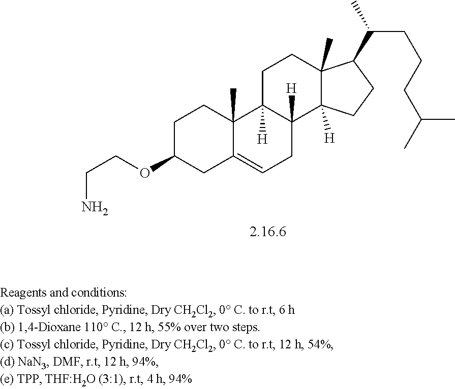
C1C(OCCN)CC2=CCC3([H])C([H])(C2(C)C1)CCC1(C)C3([H])CCC1C(C)CCCC(C)C
